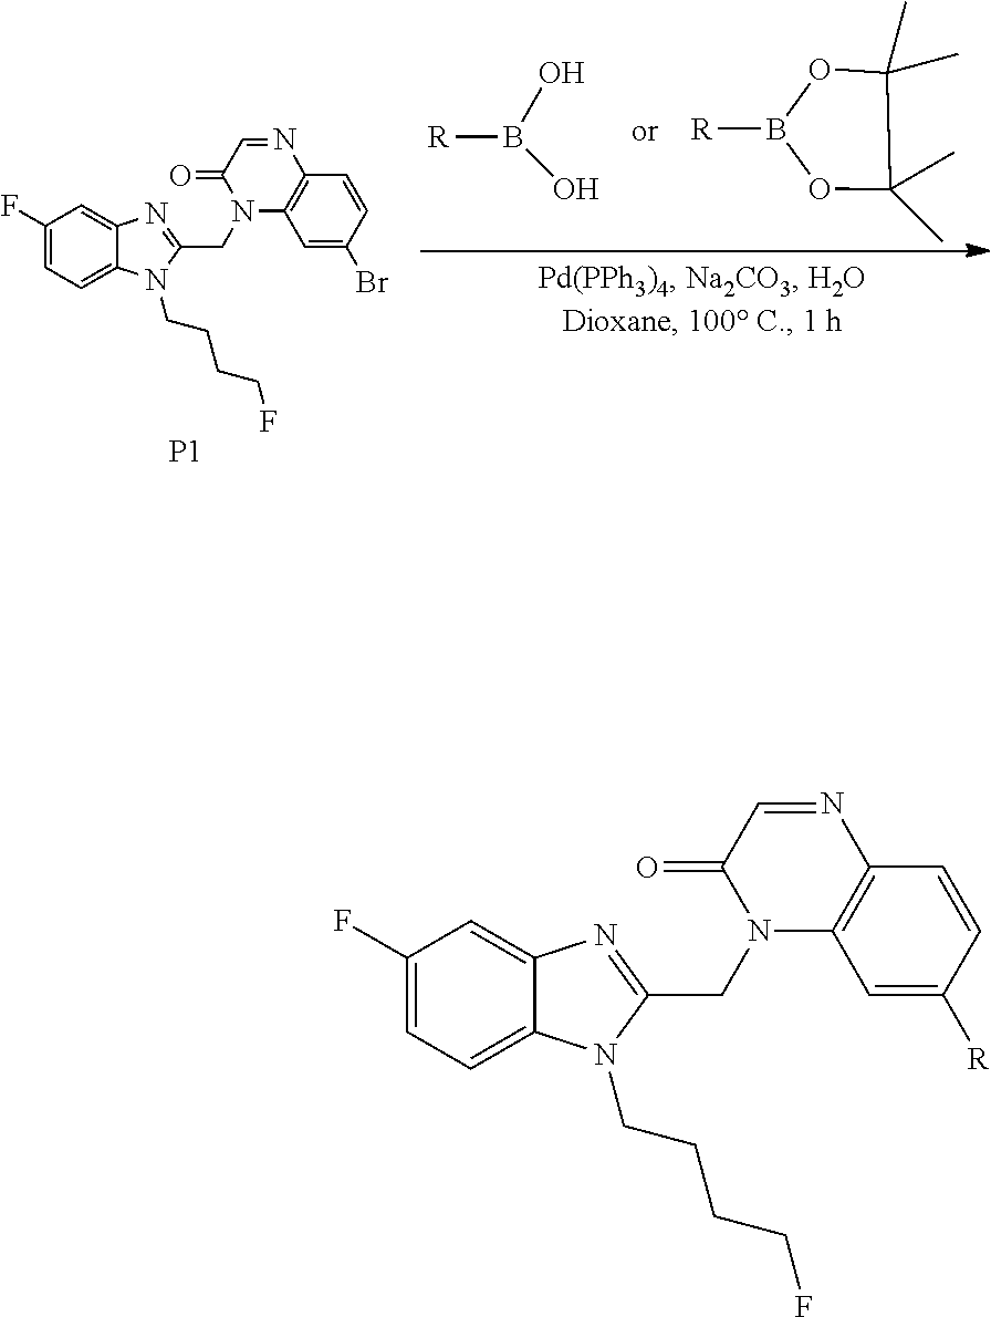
C1(F)=CC=C2C(=C1)N=C(CN1C3=C(N=CC1=O)C=CC([R])=C3)N2CCCCF.C1(F)=CC=C2C(=C1)N=C(CN1C3=C(N=CC1=O)C=CC(Br)=C3)N2CCCCF.[P1].[R]B1OC(C)(C)C(C)(C)O1.[R]B(O)O
